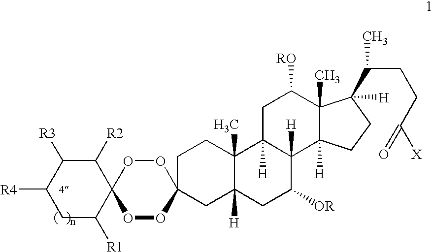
C1([R4])CC([R1])C2(C([R2])C1[R3])OOC1(OO2)CC2([H])C(C)(CC1)C1([H])C([H])(C([OR])C2)C2([H])C(C)(C([RO])C1)C(C(C)CCC([X])=O)([H])CC2
